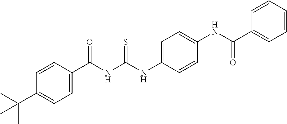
C1=C(C(NC(NC2=CC=C(NC(C3=CC=CC=C3)=O)C=C2)=S)=O)C=CC(C(C)(C)C)=C1
